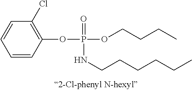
C1=CC(OP(OCCCC)(=O)NCCCCCC)=C(Cl)C=C1
